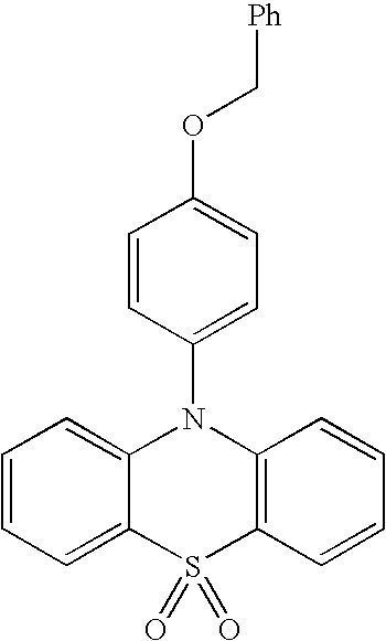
C1=CC(N2C3=CC=CC=C3S(=O)(=O)C3=C2C=CC=C3)=CC=C1OC[Ph]
